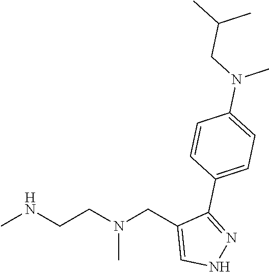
CNCCN(CC1=CNN=C1C1=CC=C(N(CC(C)C)C)C=C1)C
